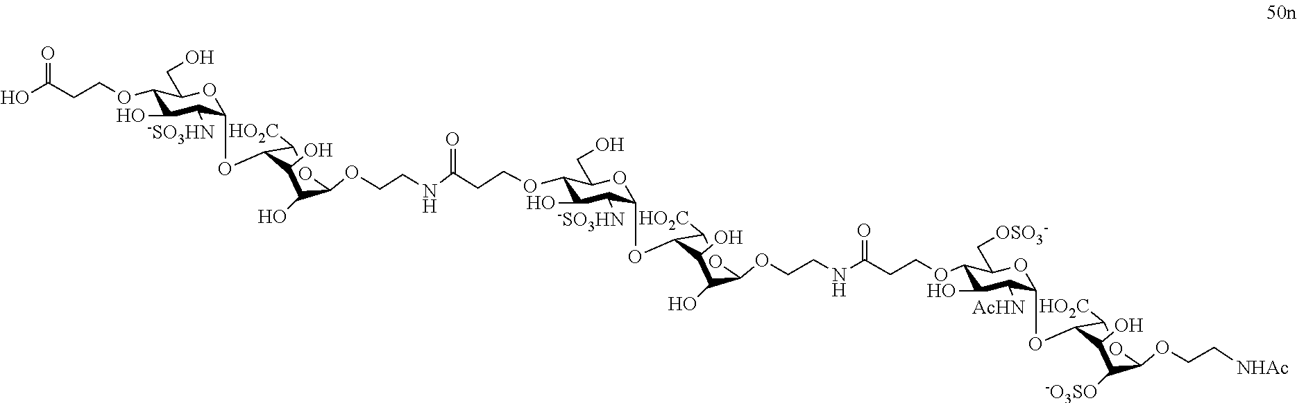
OC(CCOC1C(O)C([-SO3HN])C(OC2C([HO2C])OC(OCCNC(CCOC3C(O)C([-SO3HN])C(OC4C([HO2C])OC(OCCNC(CCOC5C(O)C([AcHN])C(OC6C([HO2C])OC(OCC[NHAc])C([-O3SO])C6O)OC5C[OSO3-])=O)C(O)C4O)OC3CO)=O)C(O)C2O)OC1CO)=O
